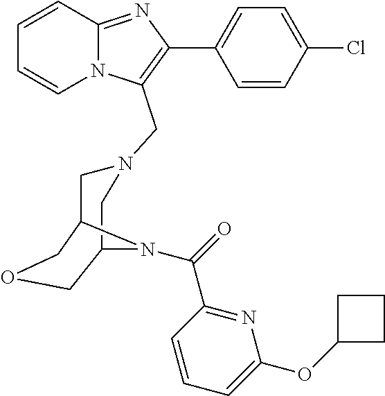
C1=CC2=NC(C3=CC=C(Cl)C=C3)=C(CN3CC4COCC(C3)N4C(=O)C3=NC(OC4CCC4)=CC=C3)N2C=C1
